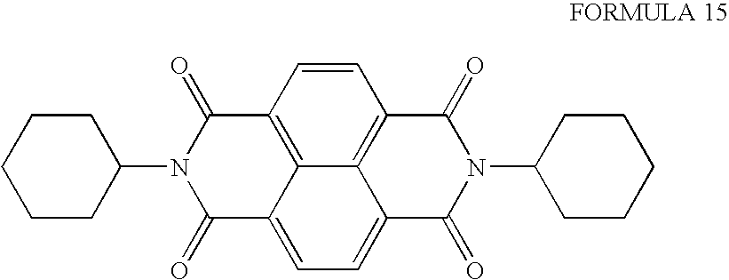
C1=CC2=C3C4=C1C(=O)N(C1CCCCC1)C(=O)C4=CC=C3C(=O)N(C1CCCCC1)C2=O
